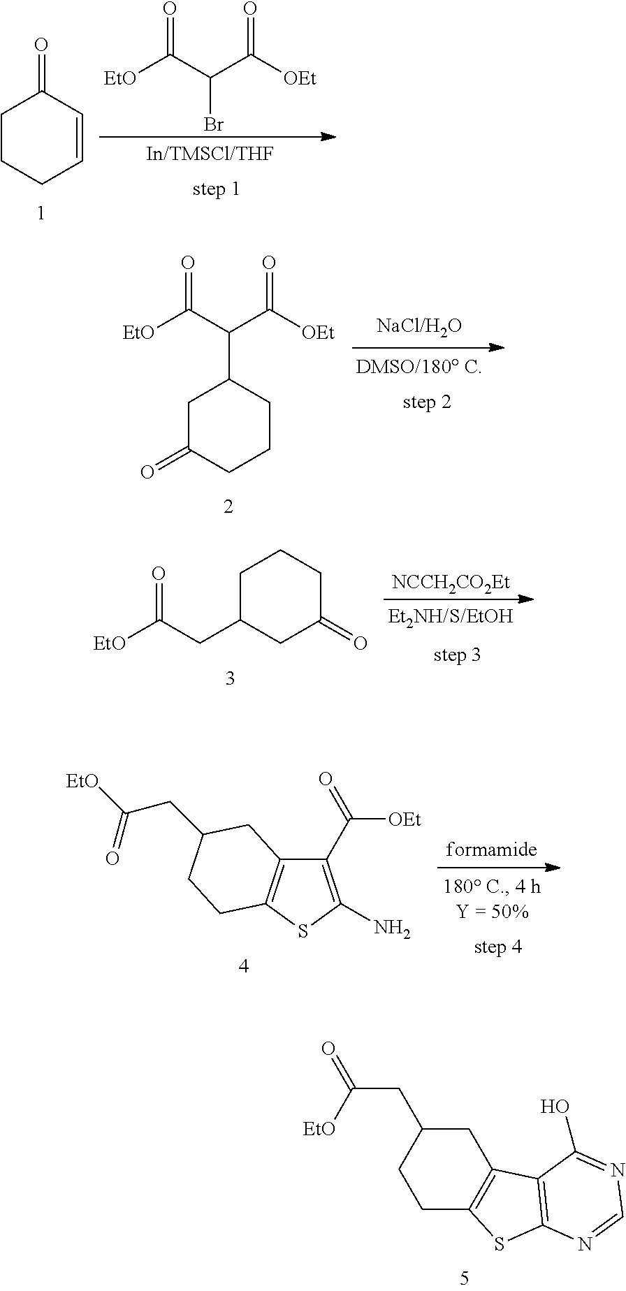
C1CCC=CC1=O.[EtO]C(C(Br)C(=O)[OEt])=O.[EtO]C(C(C1CC(=O)CCC1)C(=O)[OEt])=O.C1C(CC([EtO])=O)CC(=O)CC1.[NCCH2CO2Et].C1C(CC([EtO])=O)CC2=C(C1)SC1=C2C(O)=NC=N1.C1(C(=O)[OEt])=C(N)SC2=C1CC(CC(=O)[EtO])CC2
